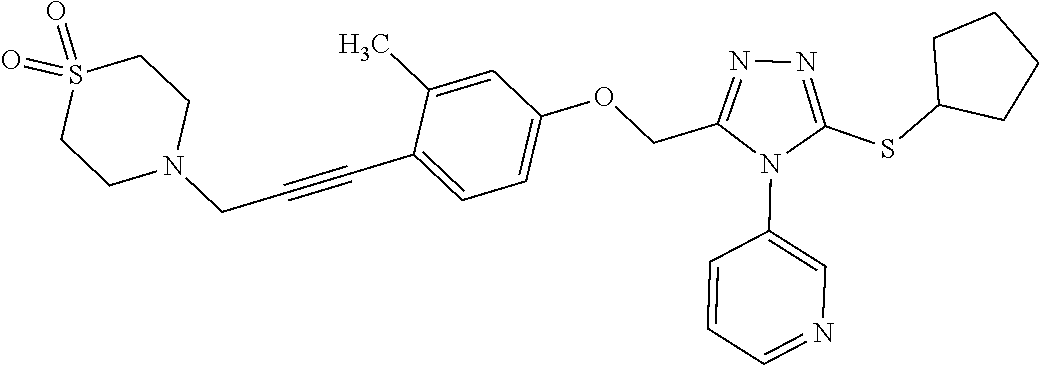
C1=C(C)C(C#CCN2CCS(=O)(=O)CC2)=CC=C1OCC1=NN=C(SC2CCCC2)N1C1=CN=CC=C1
